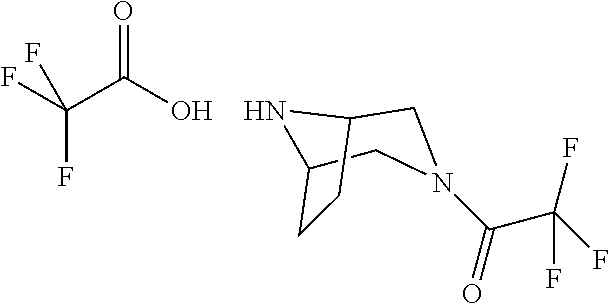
O=C(O)C(F)(F)F.C1C2CCC(CN1C(C(F)(F)F)=O)N2
